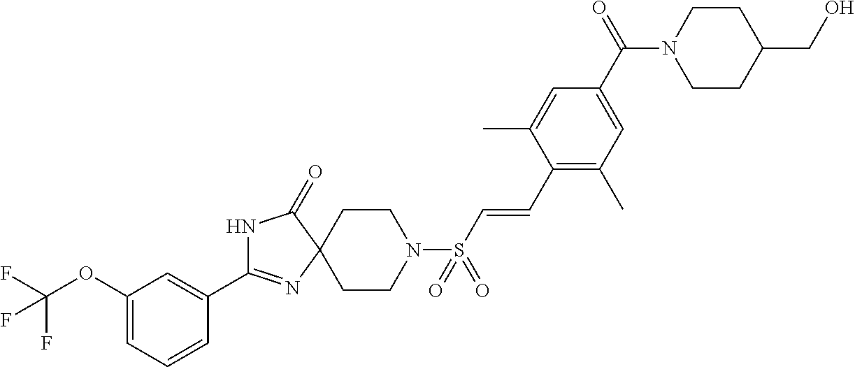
C1=CC(C2=NC3(C(=O)N2)CCN(S(=O)(=O)C=CC2=C(C)C=C(C(=O)N4CCC(CO)CC4)C=C2C)CC3)=CC(OC(F)(F)F)=C1
